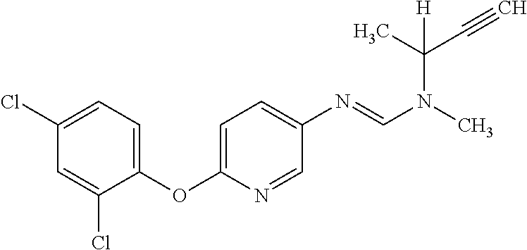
C1=C(OC2=CC=C(N=CN(C(C#C)(C)[H])C)C=N2)C(Cl)=CC(Cl)=C1
